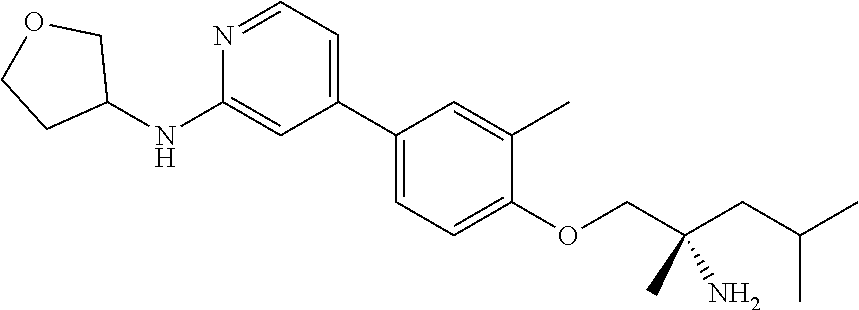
C1(C2=CC=NC(NC3COCC3)=C2)=CC=C(OCC(CC(C)C)(N)C)C(C)=C1
